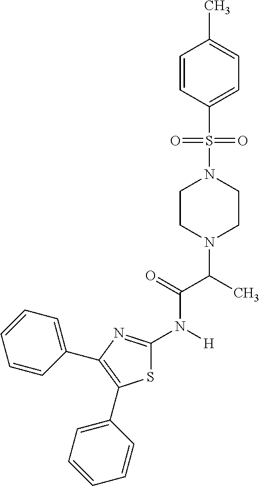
C1=C(S(N2CCN(C(C)C(N(C3=NC(C4=CC=CC=C4)=C(C4=CC=CC=C4)S3)[H])=O)CC2)(=O)=O)C=CC(C)=C1
